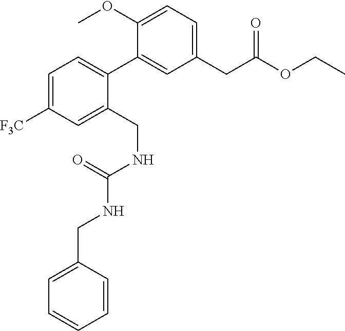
C1=C([F3C])C=C(CNC(=O)NCC2=CC=CC=C2)C(C2=CC(CC(OCC)=O)=CC=C2OC)=C1
